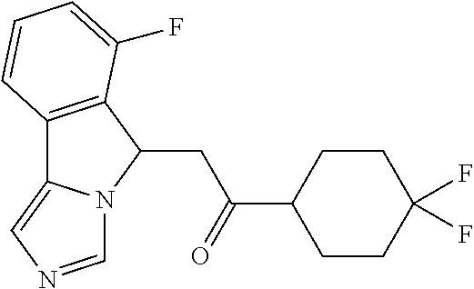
C1(CC(=O)C2CCC(F)(F)CC2)C2=C(C3=CN=CN13)C=CC=C2F
